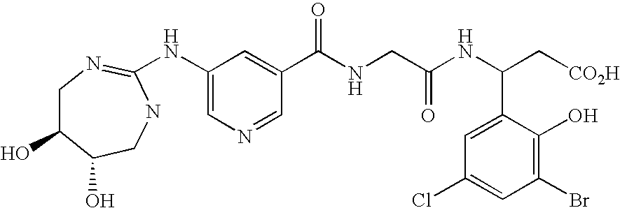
C1(NC2=NCC(O)C(O)CN2)=CN=CC(C(NCC(NC(C2=CC(Cl)=CC(Br)=C2O)C[CO2H])=O)=O)=C1
